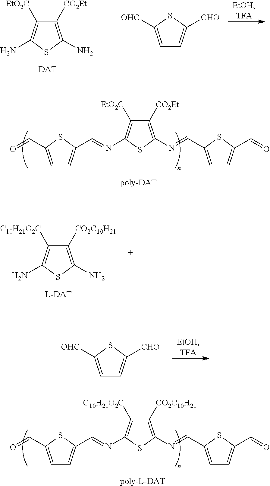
C1([CO2Et])=C(N)SC(N)=C1[EtO2C].[DAT].C1=C([OHC])SC([CHO])=C1.[poly-DAT].C1([CO2Et])=C(N=CC2=CC=C(C=O)S2)SC(N=CC2=CC=C(C=O)S2)=C1[EtO2C].C1([CO2C10H21])=C(N)SC(N)=C1[C10H21O2C].[L-DAT].C1=C([OHC])SC([CHO])=C1.[poly-L-DAT].C1([CO2C10H21])=C(N=CC2=CC=C(C=O)S2)SC(N=CC2=CC=C(C=O)S2)=C1[C10H21O2C]
